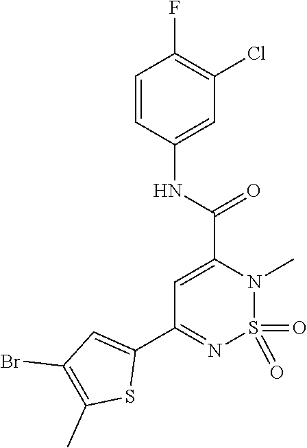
C1=CC(NC(=O)C2=CC(C3=CC(Br)=C(C)S3)=NS(=O)(=O)N2C)=CC(Cl)=C1F
